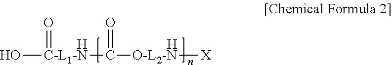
O[C-L1-N](C([O-L2-N][X])=O)=O.[H].[H]
